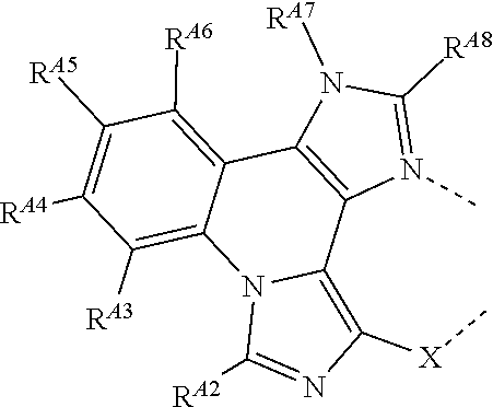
C1([RA6])=C2C3=C(C4=C([X]C)N=C([RA2])N4C2=C([RA3])C([RA4])=C1[RA5])N(C)=C([RA8])N3[RA7]
